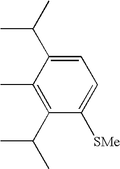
C1(C)=C(C(C)C)C([SMe])=CC=C1C(C)C
